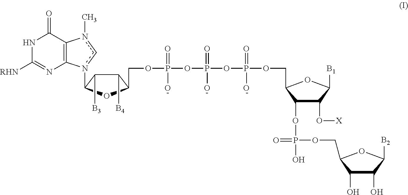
C1(O)C(O)C(COP(OC2C(O[X])C([B1])OC2COP(OP(OP(OCC2C([B4])C([B3])C(n3cn(C)C4=C3N=C([RHN])NC4=O)O2)(=O)O)(=O)O)(=O)O)(=O)O)OC1[B2]
